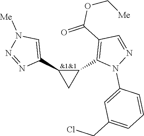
C1(C2=C(C(=O)OC[Me])C=NN2C2=CC(CCl)=CC=C2)C(C2=CN([Me])N=N2)C1
